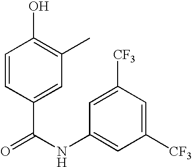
C1=CC(C(NC2=CC([CF3])=CC([CF3])=C2)=O)=CC(C)=C1O
